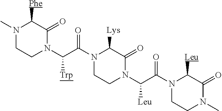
N1(C)CCN(C([Trp])C(=O)N2CCN(C([Leu])C(=O)N3CCN(C)C(=O)C3[Leu])C(=O)C2[Lys])C(=O)C1[Phe]
